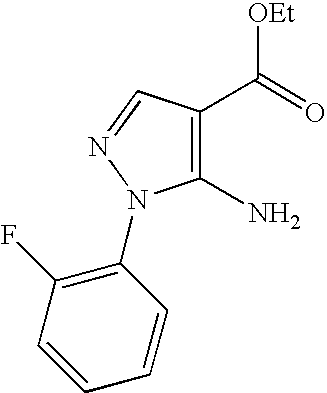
C1(N)=C(C(=O)[OEt])C=NN1C1=C(F)C=CC=C1
